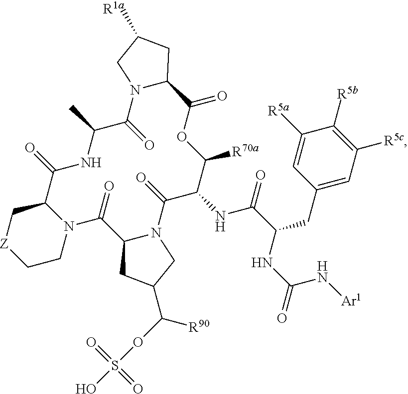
C1([R5a])=CC(CC(C(NC2C([R70a])OC(=O)C3N(C(=O)C(C)NC(=O)C4N(C(=O)C5N(C2=O)CC(C(OS(O)(=O)=O)[R90])C5)CC[Z]C4)CC([R1a])C3)=O)NC(N[Ar1])=O)=CC([R5c])=C1[R5b]
